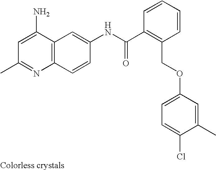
CC1=NC2=C(C(N)=C1)C=C(NC(C1=C(COC3=CC=C(Cl)C(C)=C3)C=CC=C1)=O)C=C2
